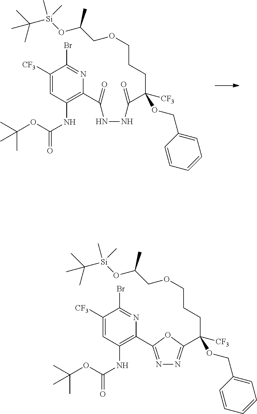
C(C(OCC1=CC=CC=C1)([CF3])C(=O)NNC(C1=C(NC(=O)OC(C)(C)C)C=C([CF3])C(Br)=N1)=O)CCOCC(O[Si](C(C)(C)C)(C)C)C.C(C(OCC1=CC=CC=C1)([CF3])C1=NN=C(C2=C(NC(=O)OC(C)(C)C)C=C([CF3])C(Br)=N2)O1)CCOCC(O[Si](C(C)(C)C)(C)C)C
